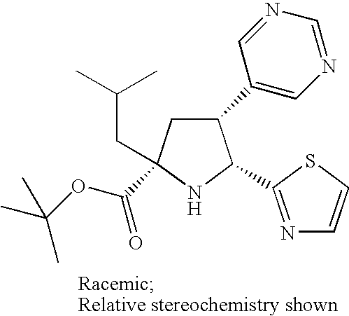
C1(C2=CN=CN=C2)CC(C(OC(C)(C)C)=O)(CC(C)C)NC1C1=NC=CS1
